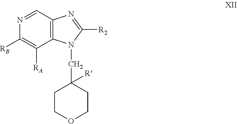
C12=C(C=NC([RB])=C1[RA])N=C([R2])N2CC1([R])CCOCC1
